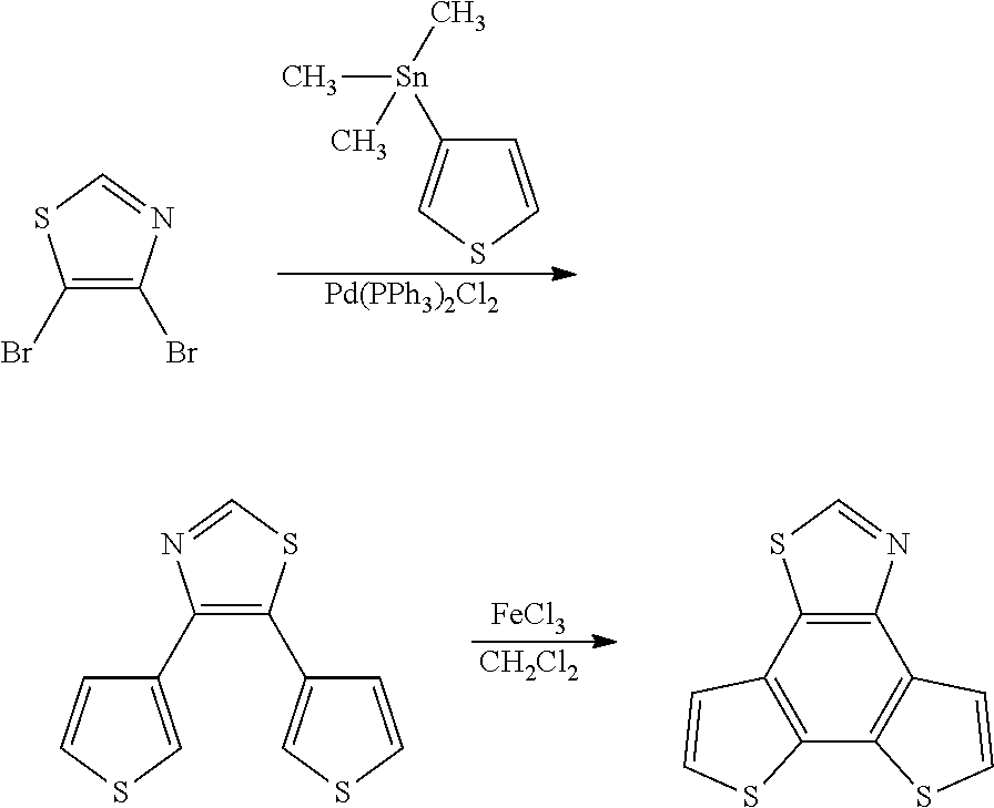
C1(Br)=C(Br)N=CS1.C1=CSC=C1[Sn](C)(C)C.[Pd(PPh3)2Cl2].[FeCl3].[CH2Cl2].C1(C2=CSC=C2)=C(C2=CSC=C2)SC=N1.C12=C(N=CS1)C1=C(C3=C2C=CS3)SC=C1
